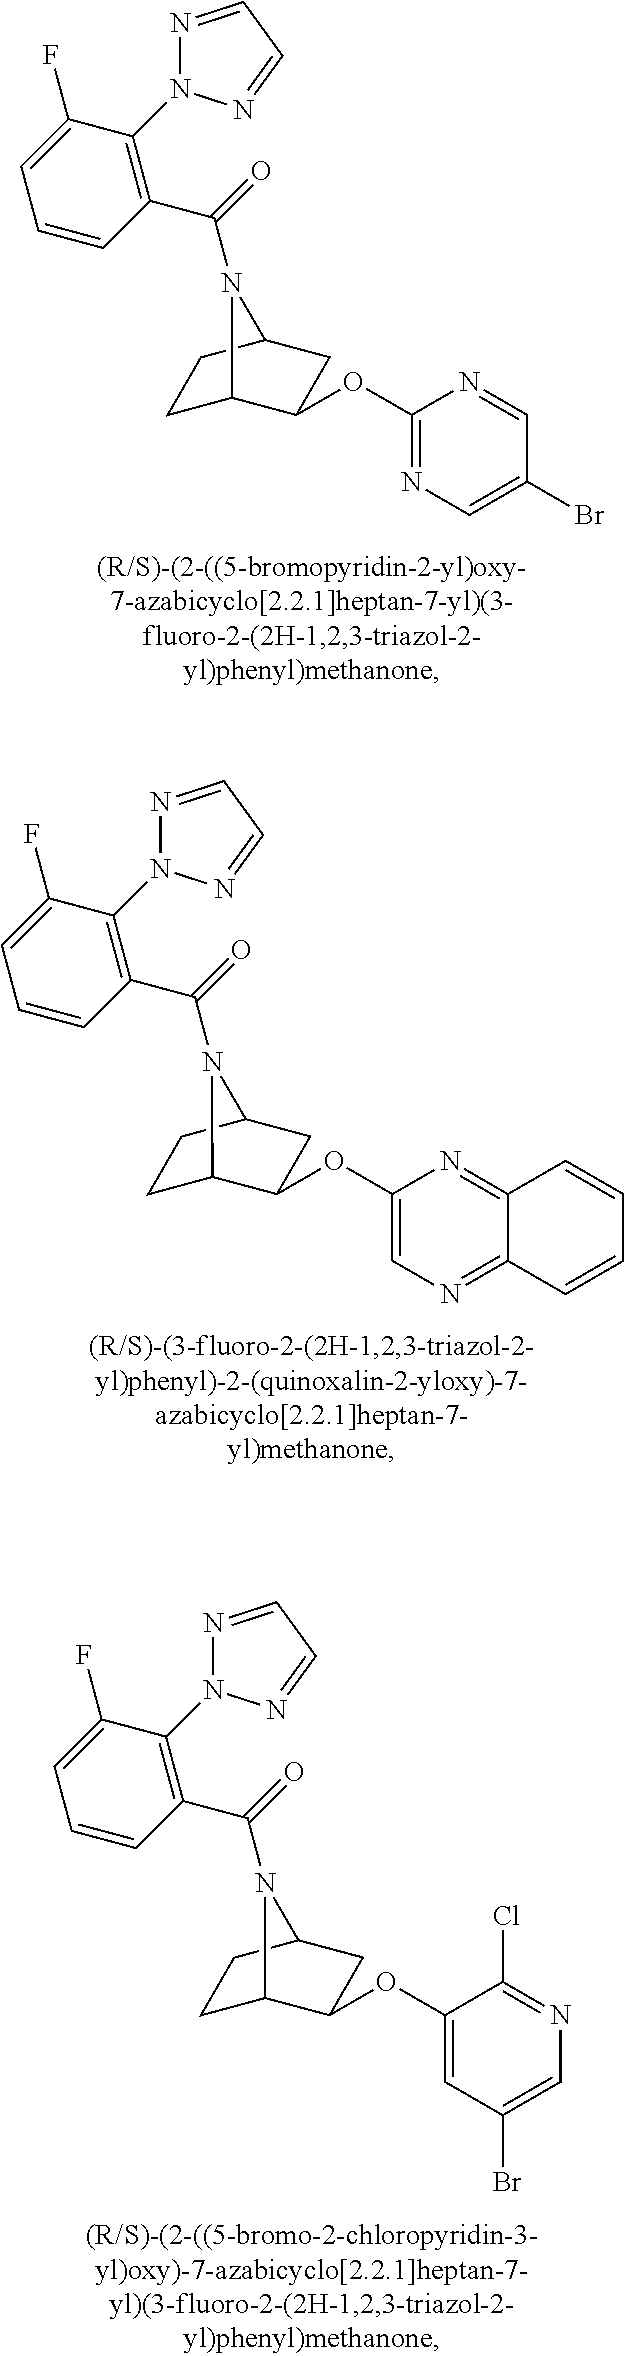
C1C2C(OC3=NC=C(Br)C=N3)CC(C1)N2C(=O)C1=C(N2N=CC=N2)C(F)=CC=C1.C1C2C(OC3=CN=C4C(=N3)C=CC=C4)CC(C1)N2C(=O)C1=C(N2N=CC=N2)C(F)=CC=C1.C1C2C(OC3=CC(Br)=CN=C3Cl)CC(C1)N2C(=O)C1=C(N2N=CC=N2)C(F)=CC=C1
